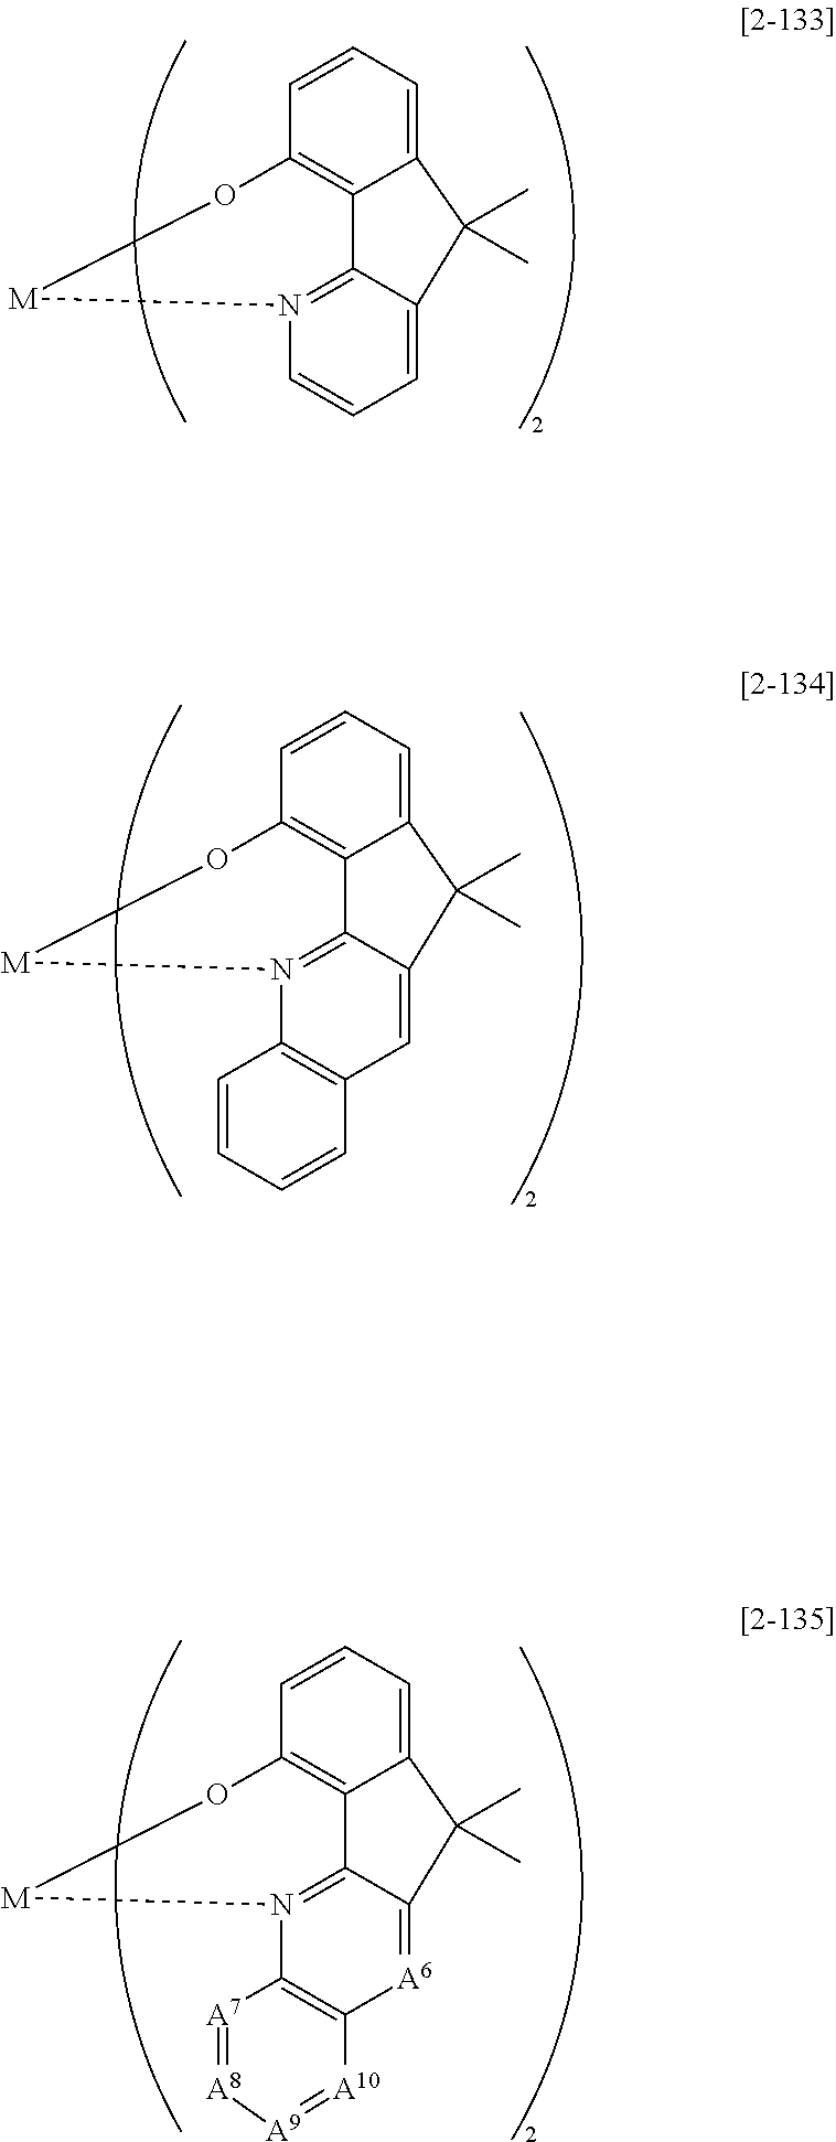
C12=CC=CC3=C1C1=N(C=CC=C1C2(C)C)[M]O3.C12=CC=CC3=C1C1=N(C4=C(C=C1C2(C)C)C=CC=C4)[M]O3.C12=CC=CC3=C1C1=N(C4=C([A6]=C1C2(C)C)[A10]=[A9][A8]=[A7]4)[M]O3
